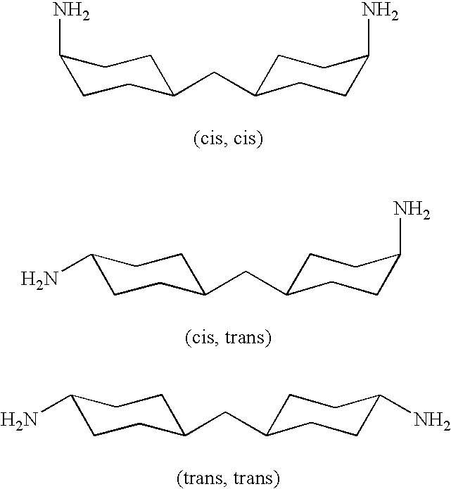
C1(N)CCC(CC2CCC(N)CC2)CC1.C1(N)CCC(CC2CCC(N)CC2)CC1.C1(N)CCC(CC2CCC(N)CC2)CC1
